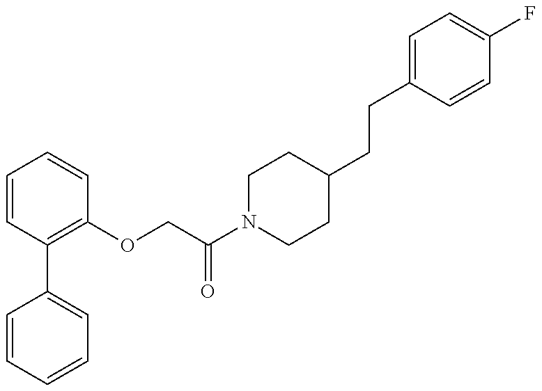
C1=CC=CC=C1C1=C(OCC(N2CCC(CCC3=CC=C(F)C=C3)CC2)=O)C=CC=C1
